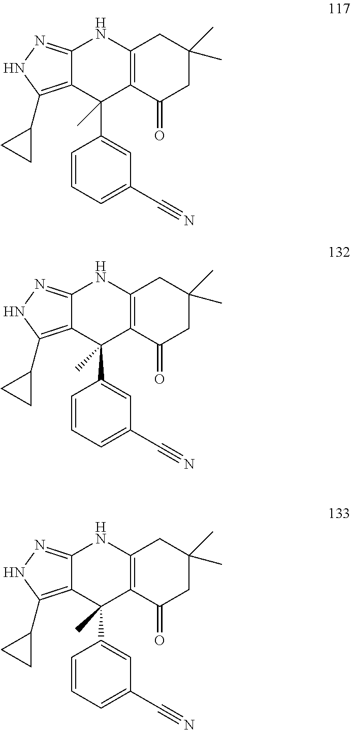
C12=NNC(C3CC3)=C1C(C1=CC(C#N)=CC=C1)(C)C1=C(N2)CC(C)(C)CC1=O.C12=NNC(C3CC3)=C1C(C1=CC(C#N)=CC=C1)(C)C1=C(N2)CC(C)(C)CC1=O.C12=NNC(C3CC3)=C1C(C1=CC(C#N)=CC=C1)(C)C1=C(N2)CC(C)(C)CC1=O
